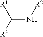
C(N[R2])([R3])[R1]
